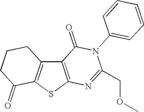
C12=C(SC3=C1CCCC3=O)N=C(COC)N(C1=CC=CC=C1)C2=O
